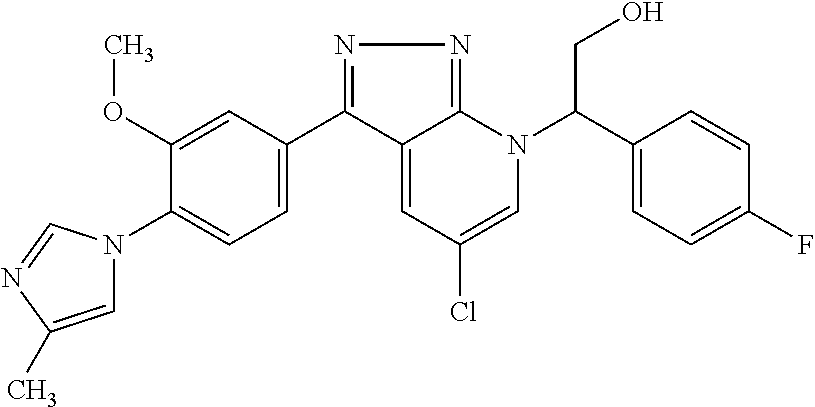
C1(C2=NN=C3C2=CC(Cl)=CN3C(C2=CC=C(F)C=C2)CO)=CC=C(N2C=C(C)N=C2)C(OC)=C1
